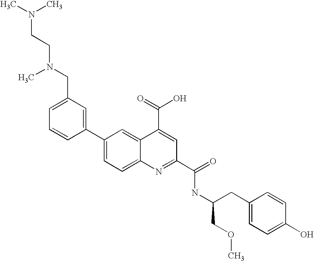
C1(CN(C)CCN(C)C)=CC=CC(C2=CC=C3C(=C2)C(C(=O)O)=CC(C(=O)NC(CC2=CC=C(O)C=C2)COC)=N3)=C1
